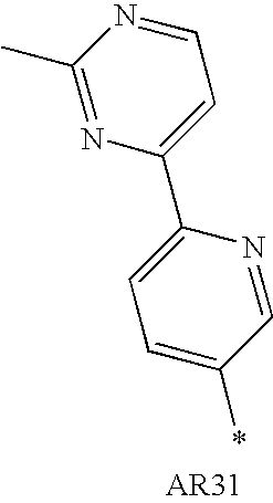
C1(C)=NC(C2=CC=C(*)C=N2)=CC=N1
